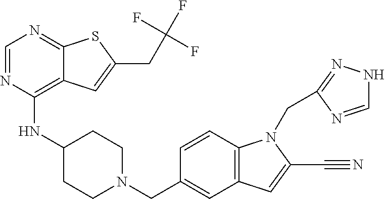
C1=NC(NC2CCN(CC3=CC4=C(C=C3)N(CC3=NNC=N3)C(C#N)=C4)CC2)=C2C(=N1)SC(CC(F)(F)F)=C2
